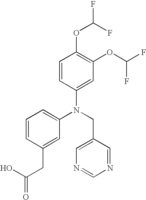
N(CC1=CN=CN=C1)(C1=CC=CC(CC(O)=O)=C1)C1=CC(OC(F)F)=C(OC(F)F)C=C1
